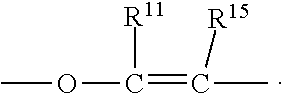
COC(=C(C)[R15])[R11]
